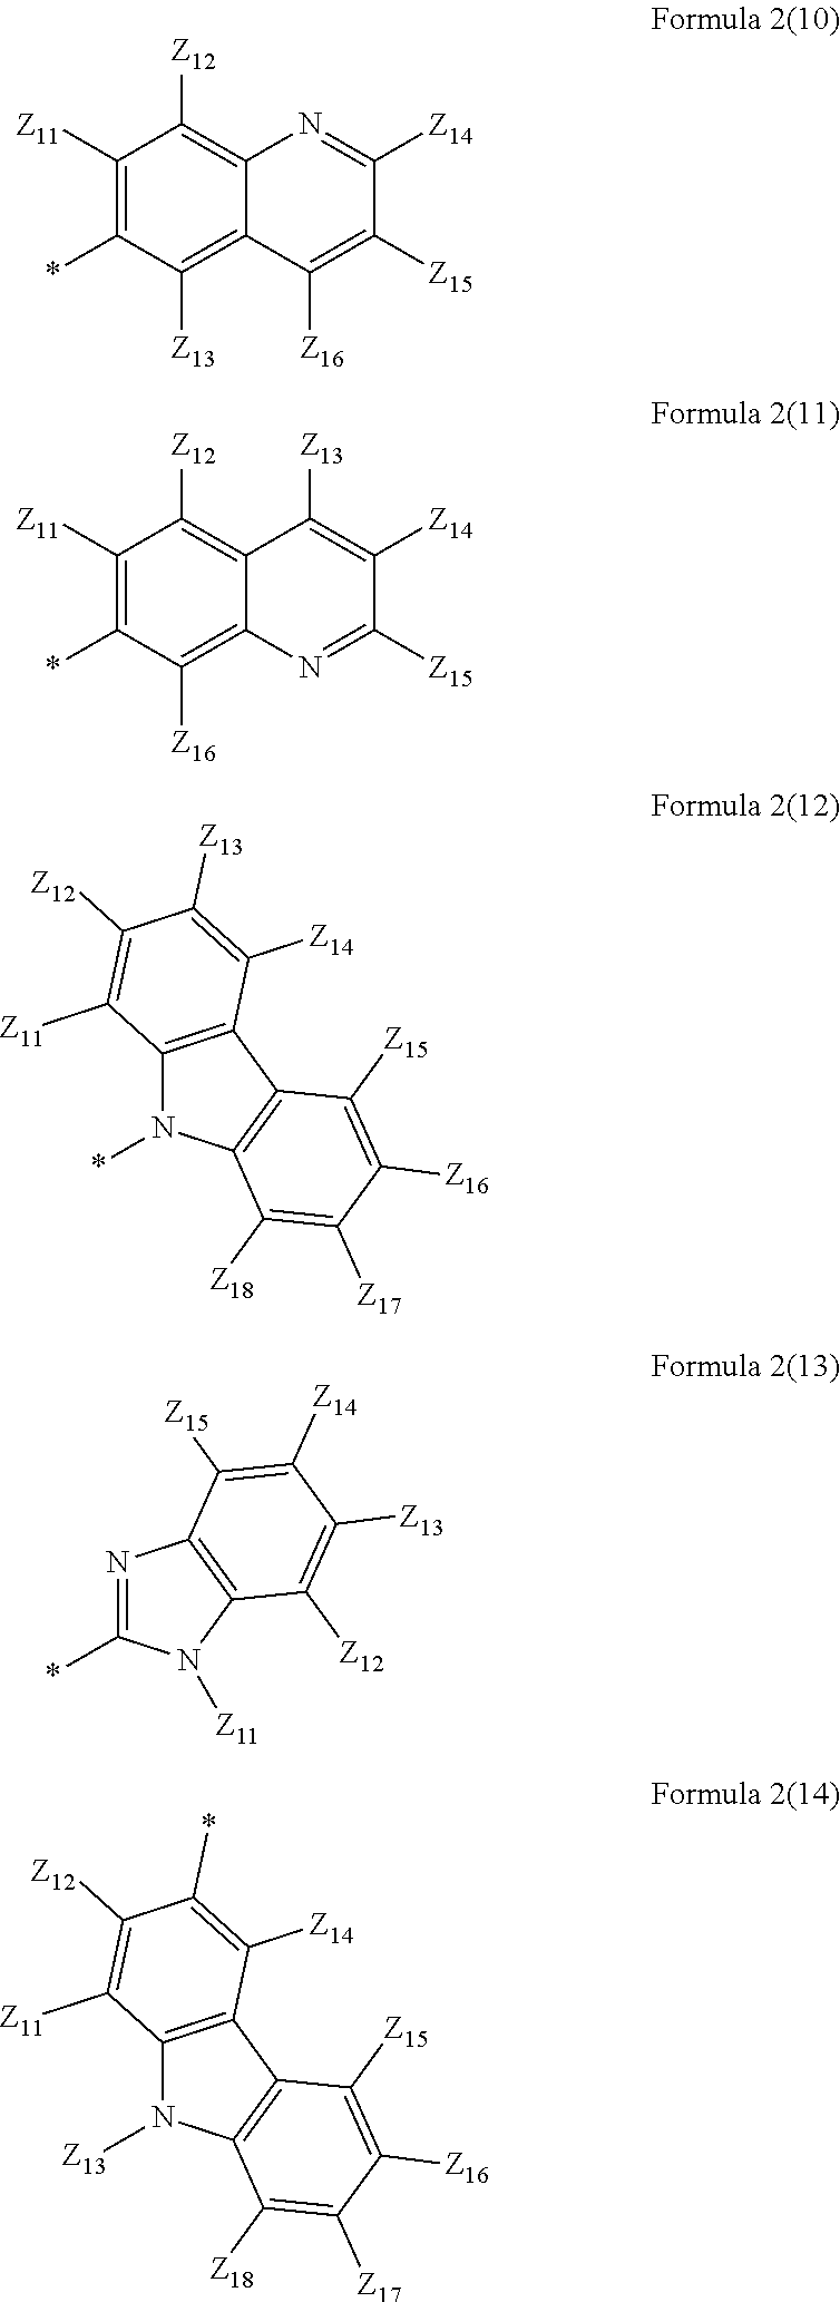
C1([Z11])=C(*)C([Z13])=C2C(=C1[Z12])N=C([Z14])C([Z15])=C2[Z16].C1([Z11])=C(*)C([Z16])=C2C(=C1[Z12])C([Z13])=C([Z14])C([Z15])=N2.C12=C(C3=C(N1*)C([Z18])=C([Z17])C([Z16])=C3[Z15])C([Z14])=C([Z13])C([Z12])=C2[Z11].N1=C(*)N([Z11])C2=C1C([Z15])=C([Z14])C([Z13])=C2[Z12].C12=C(C3=C(N1[Z13])C([Z18])=C([Z17])C([Z16])=C3[Z15])C([Z14])=C(*)C([Z12])=C2[Z11]
